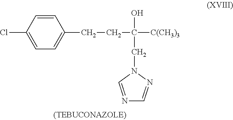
C1=CC(Cl)=CC=C1CCC(O)([C(CH3)3])CN1C=NC=N1
